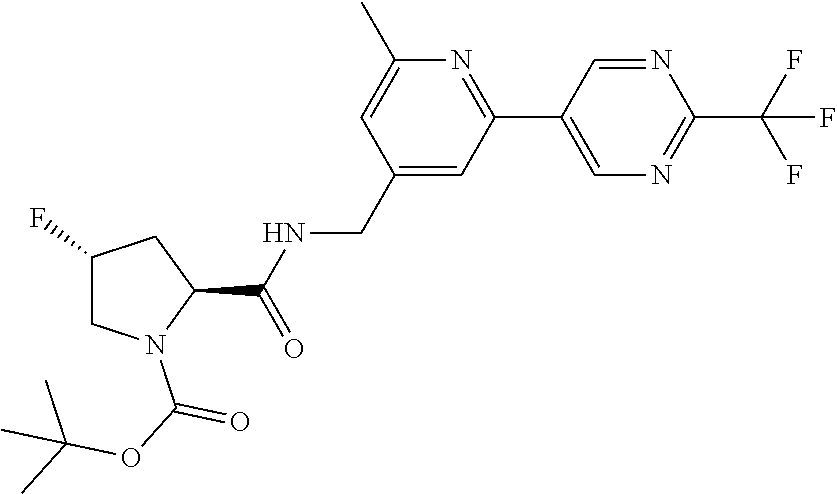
C1(CNC(=O)C2CC(F)CN2C(=O)OC(C)(C)C)=CC(C2=CN=C(C(F)(F)F)N=C2)=NC(C)=C1
